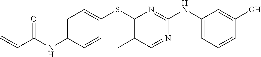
C1=C(NC(C=C)=O)C=CC(SC2=C(C)C=NC(NC3=CC=CC(O)=C3)=N2)=C1
